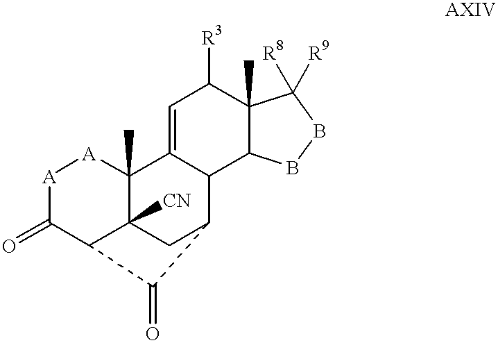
[A]1C(=O)C2C3([CN])C(C)([A]1)C1=CC([R3])C4(C)C(C1C(C3)C2=O)BBC4([R8])[R9]
